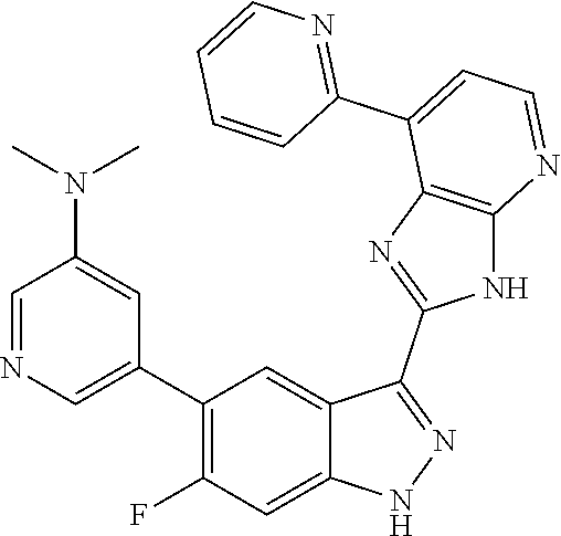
C1=NC=C(C2=C(F)C=C3C(=C2)C(C2=NC4=C(N2)N=CC=C4C2=NC=CC=C2)=NN3)C=C1N(C)C
